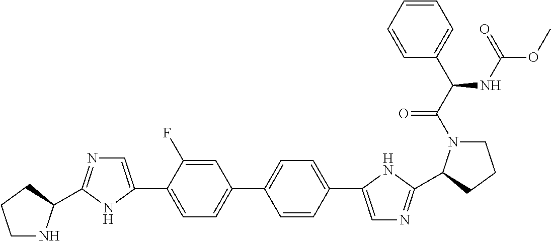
C1=C(F)C(C2=CN=C(C3NCCC3)N2)=CC=C1C1=CC=C(C2=CN=C(C3N(C(C(NC(OC)=O)C4=CC=CC=C4)=O)CCC3)N2)C=C1
